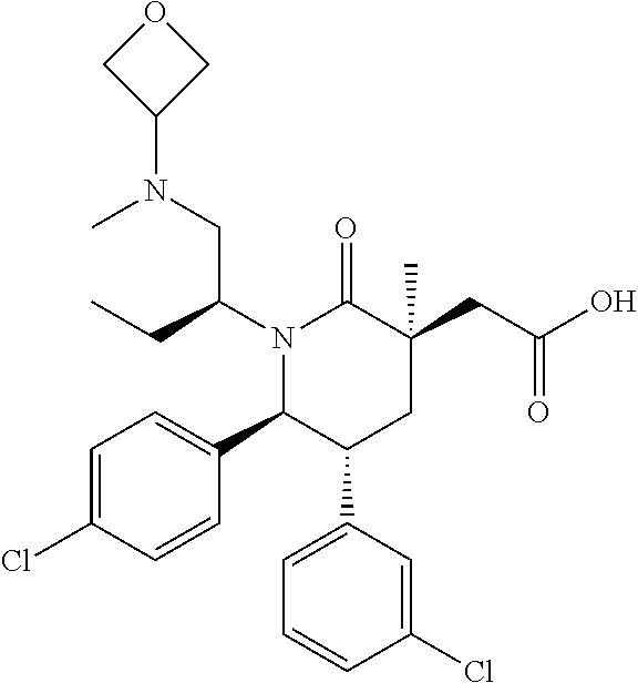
N1(C(CC)CN(C2COC2)C)C(C2=CC=C(Cl)C=C2)C(C2=CC=CC(Cl)=C2)CC(CC(=O)O)(C)C1=O
